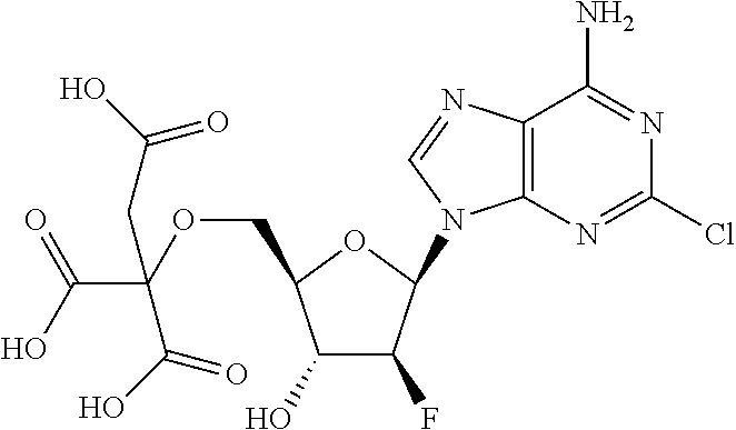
C12=C(N=CN1C1C(F)C(O)C(COC(C(O)=O)(CC(O)=O)C(O)=O)O1)C(N)=NC(Cl)=N2
